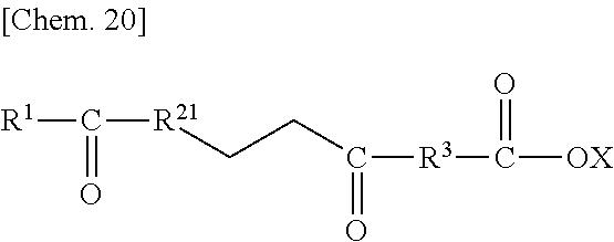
[R1]C(=O)[R21]CCC([R3]C([OX])=O)=O
